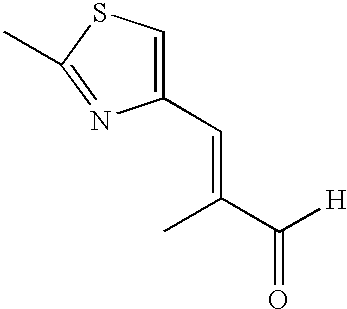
C([H])(C(C)=CC1=CSC(C)=N1)=O
